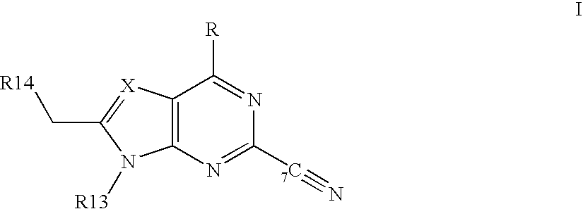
C12=C(N=C([7C]#N)N=C1[R])N([R13])C(C[R14])=[X]2
